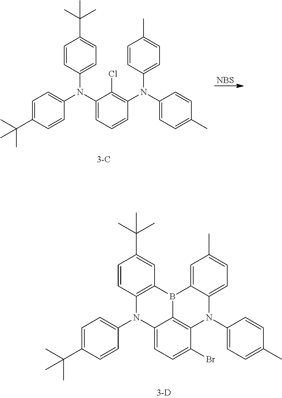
C1=C2C(=CC=C1C)N(C1=CC=C(C)C=C1)C1=C3C(=CC=C1Br)N(C1=CC=C(C(C)(C)C)C=C1)C1=C(B23)C=C(C(C)(C)C)C=C1.C1=CC(N(C2=CC=C(C)C=C2)C2=C(Cl)C(N(C3=CC=C(C(C)(C)C)C=C3)C3=CC=C(C(C)(C)C)C=C3)=CC=C2)=CC=C1C.[NBS]
